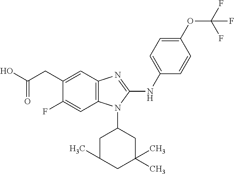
C12=C(C=C(CC(O)=O)C(F)=C1)N=C(NC1=CC=C(OC(F)(F)F)C=C1)N2C1CC(C)CC(C)(C)C1
